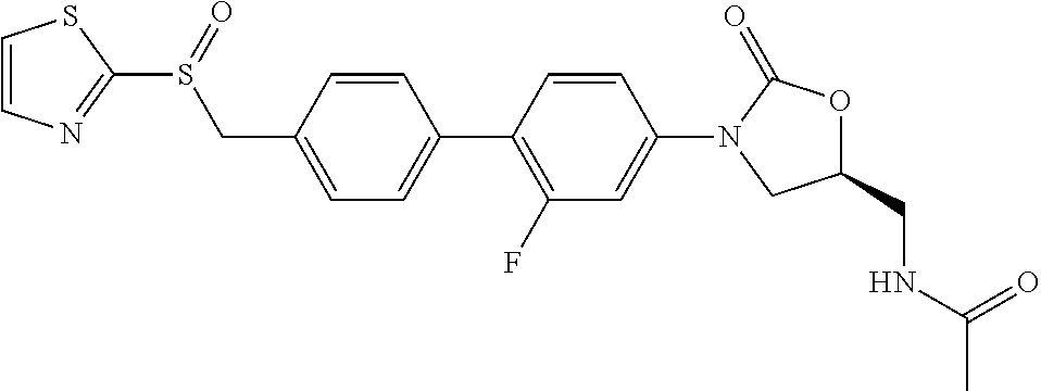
C(C1=CC=C(C2=C(F)C=C(N3CC(CNC(=O)C)OC3=O)C=C2)C=C1)S(=O)C1=NC=CS1
